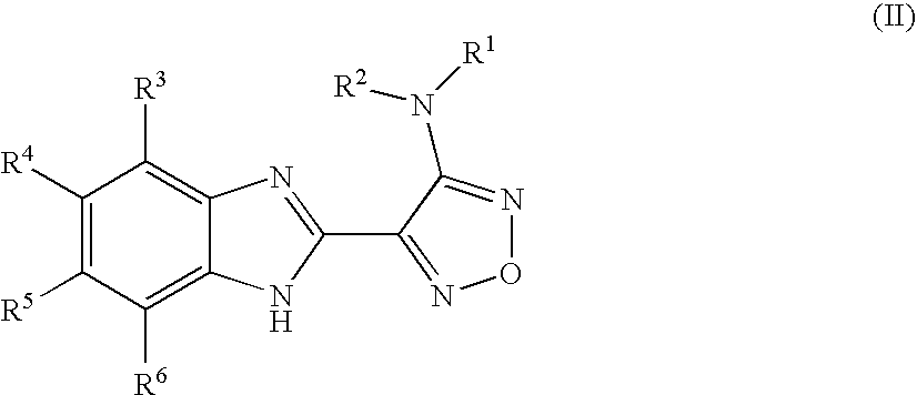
C1([R4])=C([R5])C([R6])=C2C(=C1[R3])N=C(C1=NON=C1N([R1])[R2])N2
